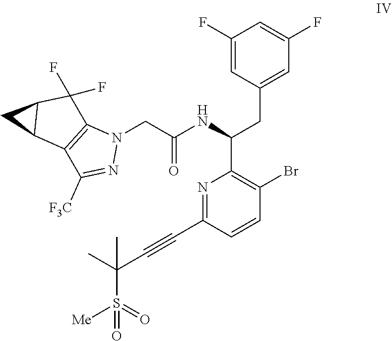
C1(F)=CC(CC(C2=C(Br)C=CC(C#CC(S([Me])(=O)=O)(C)C)=N2)NC(CN2C3=C(C([F3C])=N2)C2C(C3(F)F)C2)=O)=CC(F)=C1
